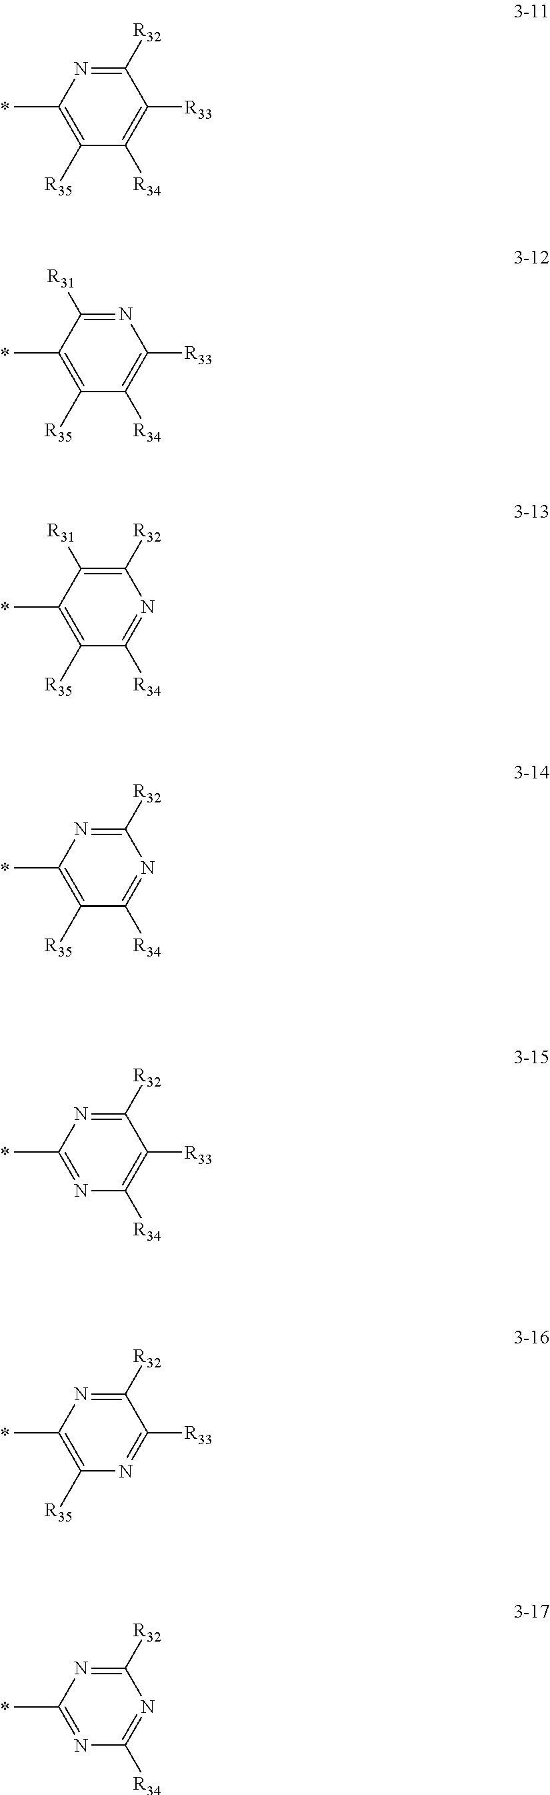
C1([R32])=NC(C)=C([R35])C([R34])=C1[R33].N1=C([R31])C(C)=C([R35])C([R34])=C1[R33].C1([R32])=C([R31])C(C)=C([R35])C([R34])=N1.C1([R32])=NC(C)=C([R35])C([R34])=N1.C1([R32])=NC(C)=NC([R34])=C1[R33].C1([R32])=NC(C)=C([R35])N=C1[R33].C1([R32])=NC(C)=NC([R34])=N1
